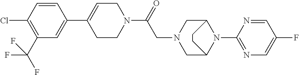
C1=CC(Cl)=C(C(F)(F)F)C=C1C1=CCN(C(=O)CN2CC3N(C4=NC=C(F)C=N4)C(C2)CC3)CC1
